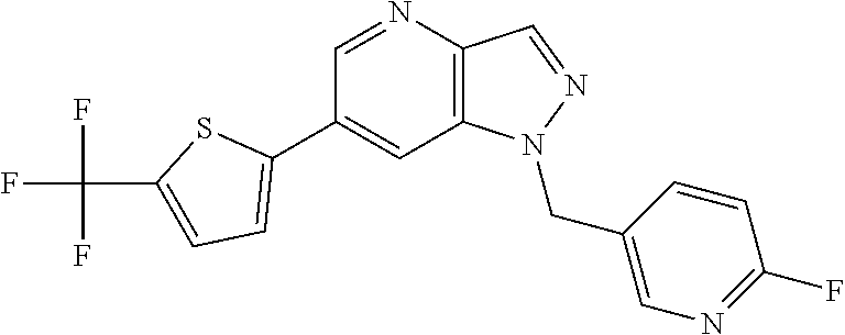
C1(C2=CC=C(C(F)(F)F)S2)=CC2=C(C=NN2CC2=CN=C(F)C=C2)N=C1
